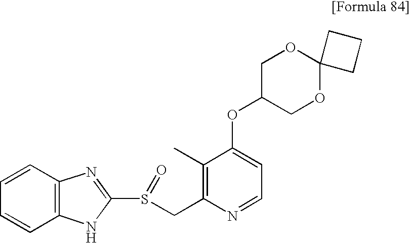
C(C1=C(C)C(OC2COC3(OC2)CCC3)=CC=N1)S(C1=NC2=C(C=CC=C2)N1)=O
